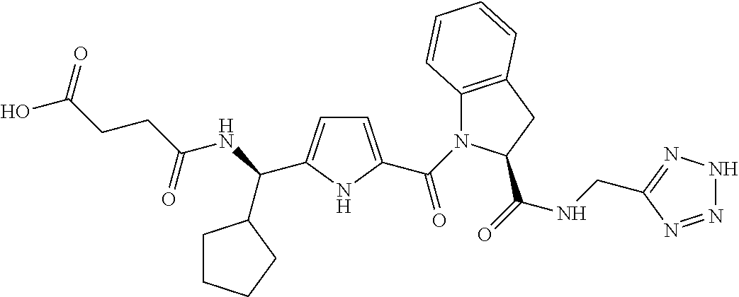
C1=C(C(=O)N2C3=C(CC2C(=O)NCC2=NNN=N2)C=CC=C3)NC(C(NC(CCC(O)=O)=O)C2CCCC2)=C1
